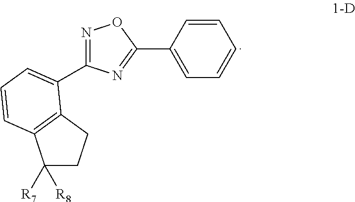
N1=C(C2=CC=CC3=C2CCC3([R8])[R7])N=C(C2=CC=CC=C2)O1
